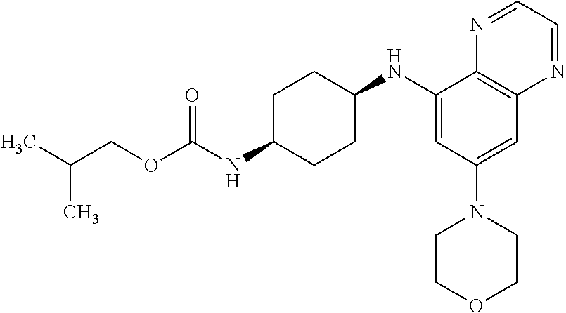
C1(NC2CCC(NC(OCC(C)C)=O)CC2)=CC(N2CCOCC2)=CC2=C1N=CC=N2
